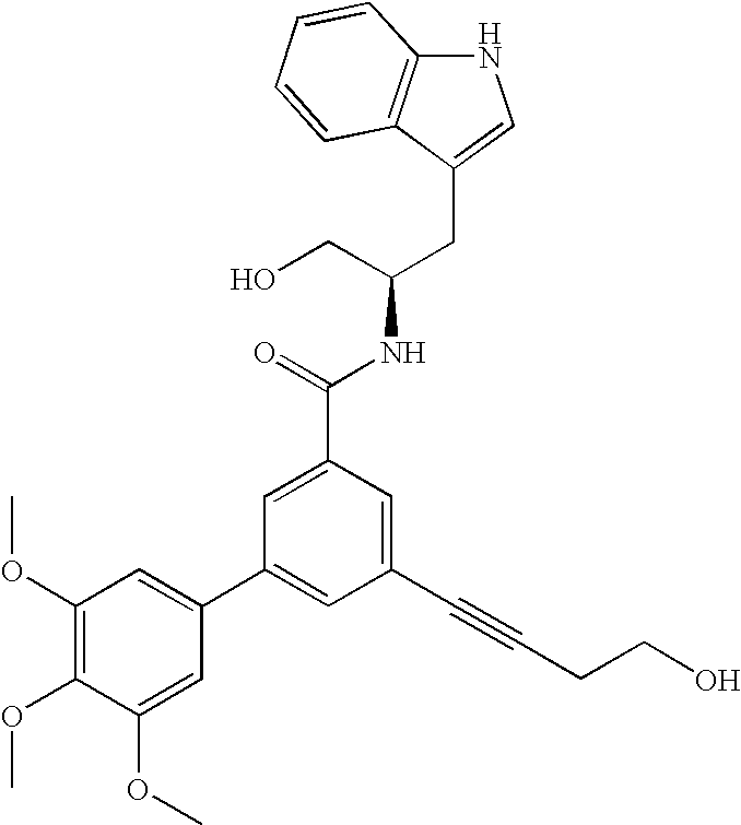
C12=C(C(CC(CO)NC(=O)C3=CC(C4=CC(OC)=C(OC)C(OC)=C4)=CC(C#CCCO)=C3)=CN1)C=CC=C2
